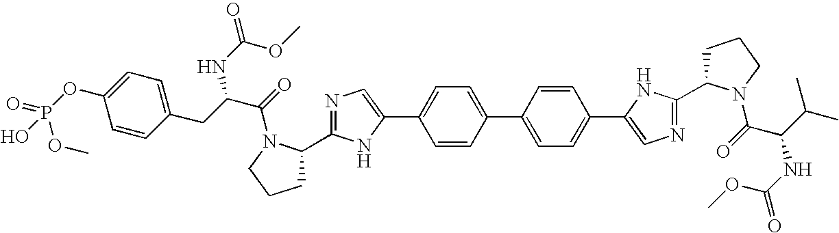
C1CCN(C(=O)C(NC(=O)OC)C(C)C)C1C1=NC=C(C2=CC=C(C3=CC=C(C4=CN=C(C5CCCN5C(=O)C(CC5=CC=C(OP(=O)(OC)O)C=C5)NC(=O)OC)N4)C=C3)C=C2)N1
